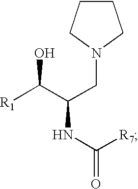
C1CCN(CC(NC(=O)[R7])C([R1])O)C1
